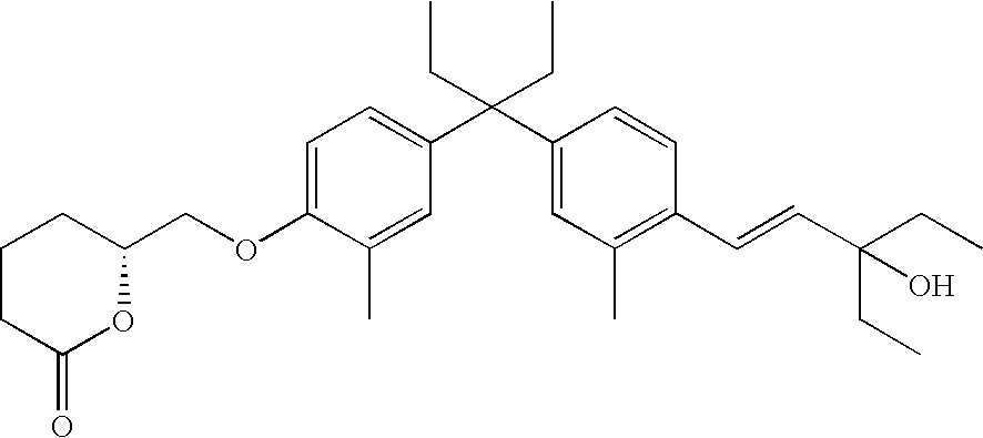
C1=C(OCC2CCCC(=O)O2)C(C)=CC(C(C2=CC(C)=C(C=CC(CC)(CC)O)C=C2)(CC)CC)=C1
